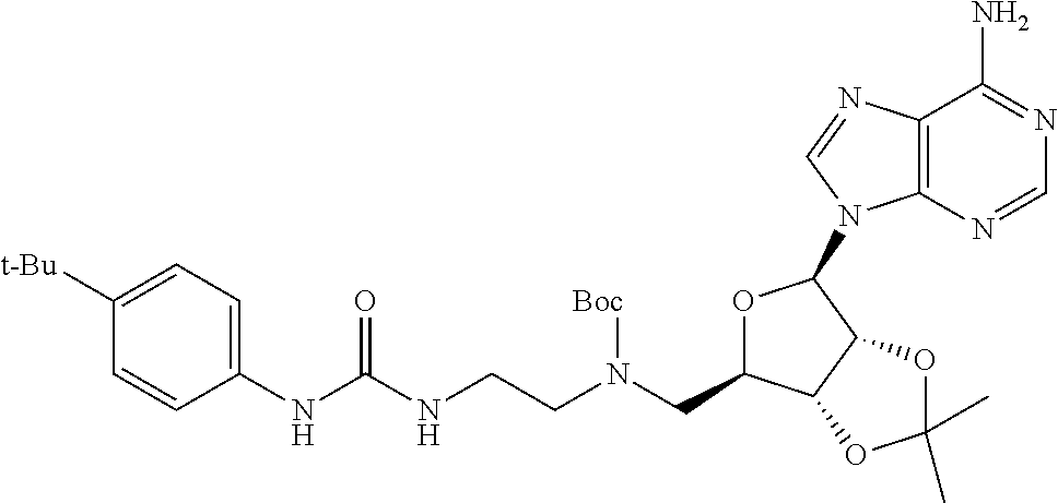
C12=C(N=CN=C1N)N(C1OC(CN(CCNC(NC3=CC=C([t-Bu])C=C3)=O)[Boc])C3C1OC(C)(C)O3)C=N2
